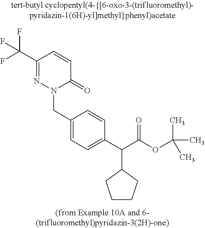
C(C1=NN(CC2=CC=C(C(C(OC(C)(C)C)=O)C3CCCC3)C=C2)C(=O)C=C1)(F)(F)F
